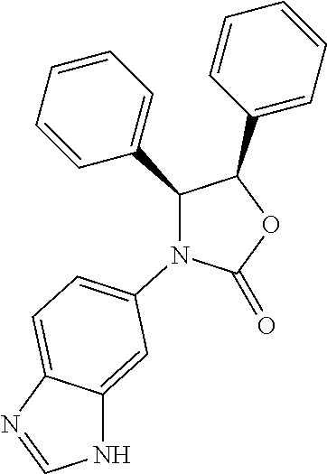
C1(C2=CC=CC=C2)C(C2=CC=CC=C2)OC(=O)N1C1=CC=C2C(=C1)NC=N2
